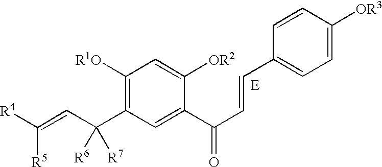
C1([R1O])=C(C(C=C([R4])[R5])([R6])[R7])C=C(C(C=CC2=CC=C([OR3])C=C2)=O)C([OR2])=C1
